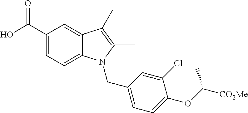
OC(C1=CC=C2C(=C1)C(C)=C(C)N2CC1=CC=C(OC([CO2Me])C)C(Cl)=C1)=O
